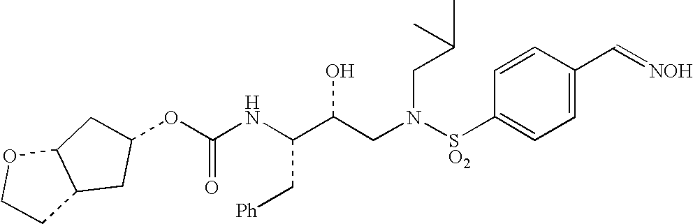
O(C(NC(C(CN([SO2]C1=CC=C(C=[NOH])C=C1)CC(C)C)O)C[Ph])=O)C1CC2C(OCC2)C1
